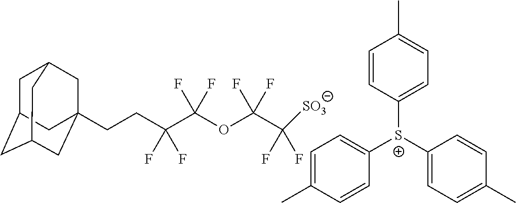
C1C2CC3CC(CCC(C(OC(C(F)(F)[SO3])(F)F)(F)F)(F)F)(CC1C3)C2.C1=C(C)C=CC([S+](C2=CC=C(C)C=C2)C2=CC=C(C)C=C2)=C1
